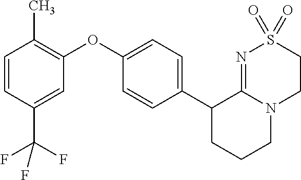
C1(C2CCCN3C2=NS(=O)(=O)CC3)=CC=C(OC2=C(C)C=CC(C(F)(F)F)=C2)C=C1
